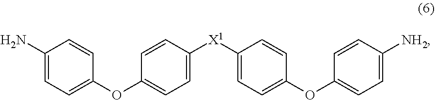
C1(N)=CC=C(OC2=CC=C([X1]C3=CC=C(OC4=CC=C([NH2])C=C4)C=C3)C=C2)C=C1
